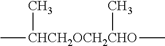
C[CHCH2OCH2CHO](C)(C)C
